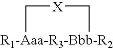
C1[R1-Aaa-R3-Bbb-R2]C[X]1
